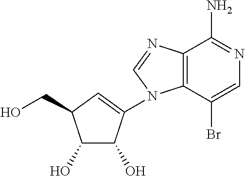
N1=C(N)C2=C(C(Br)=C1)N(C1=CC(CO)C(O)C1O)C=N2
